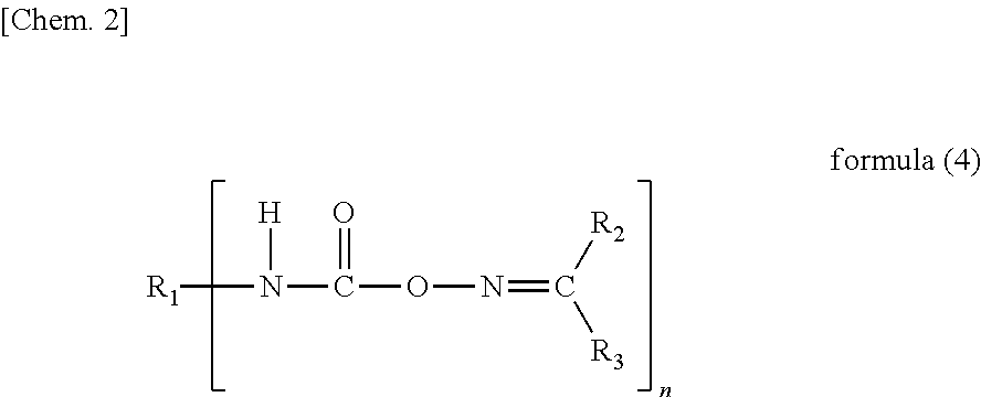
[R1]N([H])C(=O)ON=C([R3])[R2]
